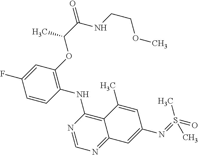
C1=CC(NC2=C3C(=NC=N2)C=C(N=S(=O)(C)C)C=C3C)=C(OC(C(NCCOC)=O)C)C=C1F
